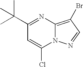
C(C)(C1=NC2=C(Br)C=NN2C(Cl)=C1)(C)C
